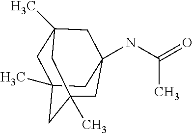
C1C2(C)CC3(C)CC(NC(=O)C)(CC1(C)C3)C2
